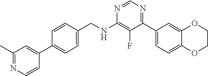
N1=CN=C(C2=CC=C3C(=C2)OCCO3)C(F)=C1NCC1=CC=C(C2=CC(C)=NC=C2)C=C1
